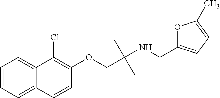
C1=CC=C2C(=C1)C(Cl)=C(OCC(NCC1=CC=C(C)O1)(C)C)C=C2
